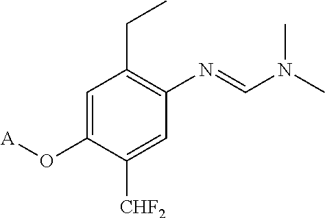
C1=C(O[A])C([CHF2])=CC(N=CN(C)C)=C1CC
